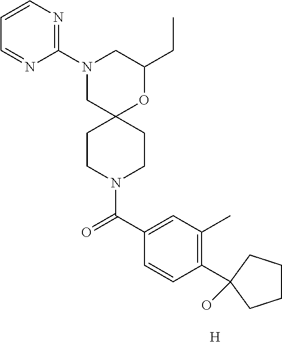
N1(C2=NC=CC=N2)CC2(OC(CC)C1)CCN(C(C1=CC(C)=C(C3(O)CCCC3)C=C1)=O)CC2.[H]
